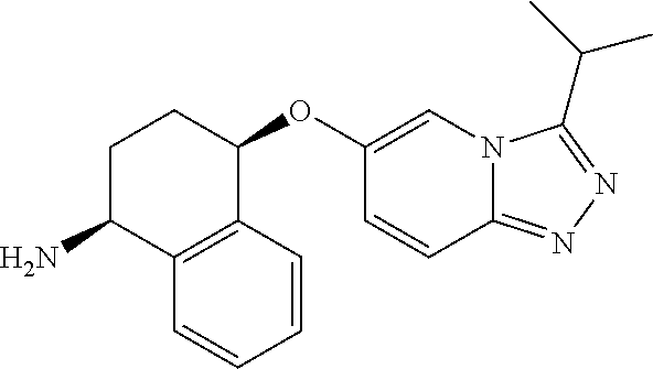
C1(OC2CCC(N)C3=C2C=CC=C3)=CN2C(=NN=C2C(C)C)C=C1
